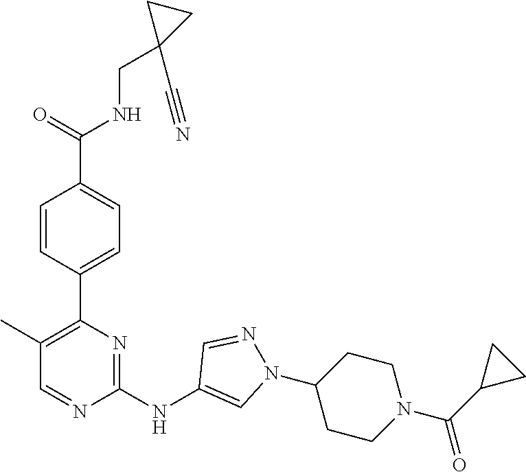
C1(CNC(C2=CC=C(C3=C(C)C=NC(NC4=CN(C5CCN(C(=O)C6CC6)CC5)N=C4)=N3)C=C2)=O)(C#N)CC1
